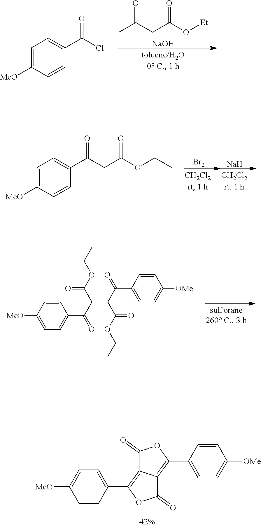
CC(CC(O[Et])=O)=O.[NaOH].C1=C([MeO])C=CC(C(Cl)=O)=C1.[Br2].[Na].C1=C([MeO])C=CC(C(CC(=O)OCC)=O)=C1.C1=CC([MeO])=CC=C1C(=O)C(C(=O)OCC)C(C(OCC)=O)C(C1=CC=C([OMe])C=C1)=O.C1(=O)C2=C(C3=CC=C([MeO])C=C3)OC(=O)C2=C(C2=CC=C([OMe])C=C2)O1
